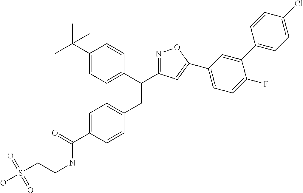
C1=C(C(=O)NCCS(O)(=O)=O)C=CC(CC(C2=CC=C(C(C)(C)C)C=C2)C2=NOC(C3=CC=C(F)C(C4=CC=C(Cl)C=C4)=C3)=C2)=C1
